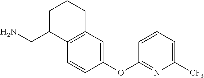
C12=C(C=CC(OC3=NC([CF3])=CC=C3)=C1)C(CN)CCC2
